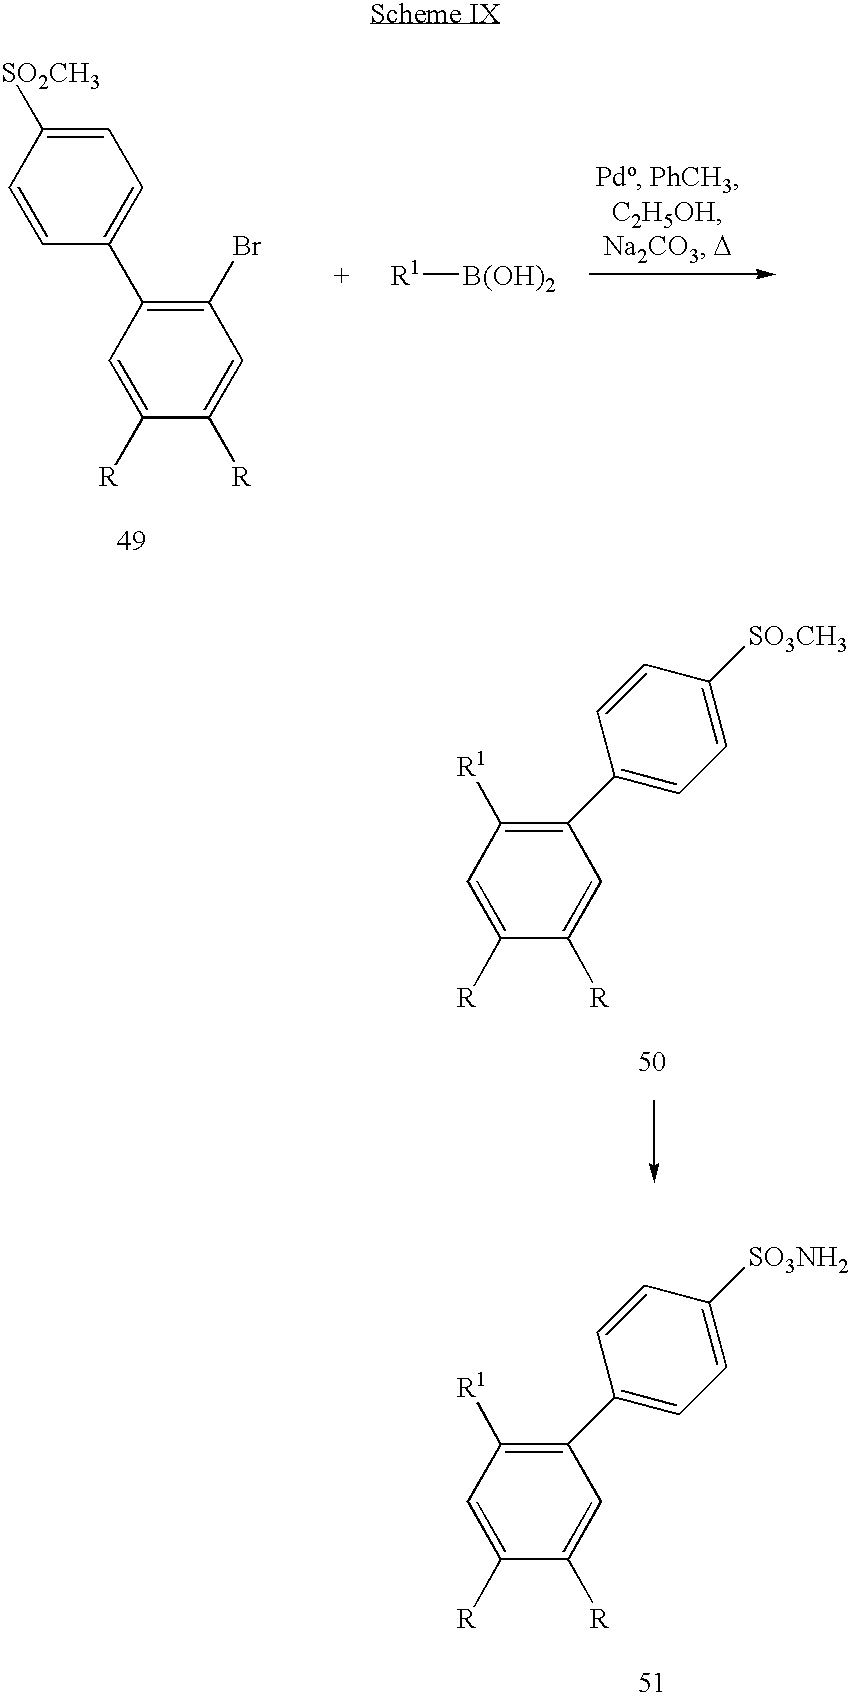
C1=C([R])C([R])=CC(Br)=C1C1=CC=C([SO2CH3])C=C1.[R1][B(OH)2].C1=C([R])C([R])=CC(C2=CC=C([SO3CH3])C=C2)=C1[R1].C1=C([R])C([R])=CC(C2=CC=C([SO3NH2])C=C2)=C1[R1]
